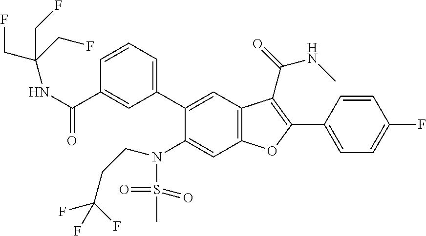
C1=CC(C2=C(C(=O)NC)C3=C(C=C(N(S(=O)(=O)C)CCC(F)(F)F)C(C4=CC=CC(C(NC(CF)(CF)CF)=O)=C4)=C3)O2)=CC=C1F
